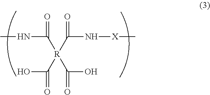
CNC([R](C(O)=O)(C(N[X]C)=O)C(O)=O)=O
